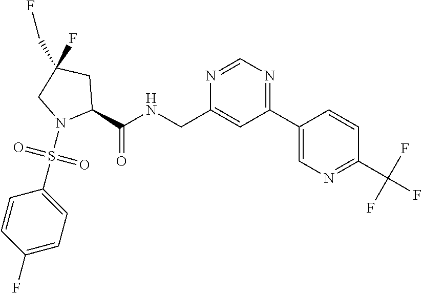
N1=CN=C(C2=CN=C(C(F)(F)F)C=C2)C=C1CNC(=O)C1N(S(C2=CC=C(F)C=C2)(=O)=O)CC(CF)(F)C1
